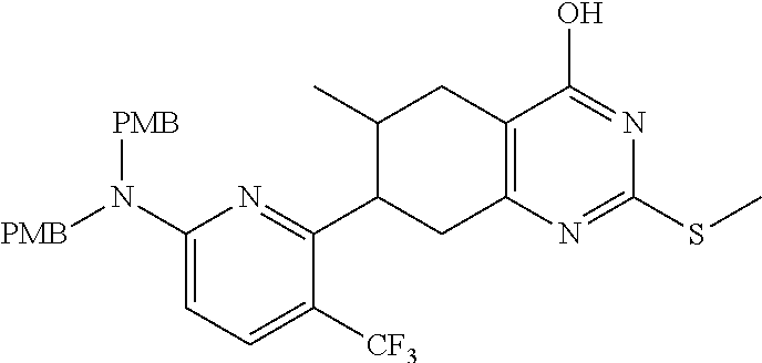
C1(N([PMB])[PMB])=CC=C([CF3])C(C2CC3=C(CC2C)C(O)=NC(SC)=N3)=N1
